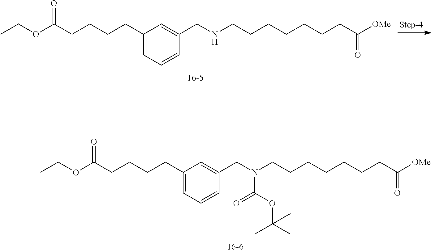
C1(CCCCC(OCC)=O)=CC=CC(CNCCCCCCCC([OMe])=O)=C1.C1(CCCCC(OCC)=O)=CC=CC(CN(CCCCCCCC([OMe])=O)C(OC(C)(C)C)=O)=C1
